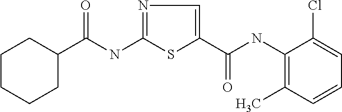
C(NC1=NC=C(C(=O)NC2=C(C)C=CC=C2Cl)S1)(=O)C1CCCCC1
